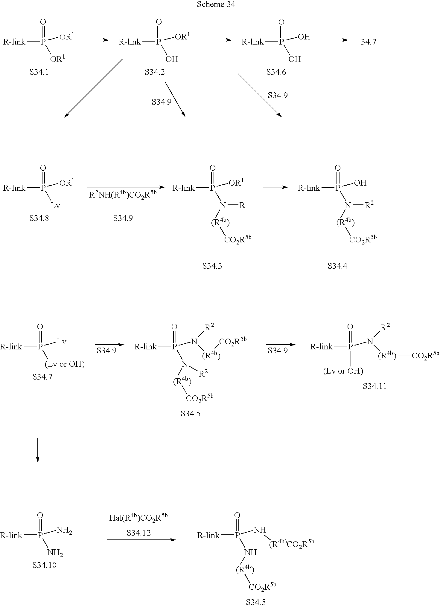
[R-link]P(=O)([OR1])[OR1].[R-link]P(=O)(O)[OR1].[R-link]P(=O)(O)O.[34.7].[R-link]P(=O)([Lv])[OR1].[R-link]P(=O)(N([R])[(R4b)][CO2R5b])[OR1].[R-link]P(=O)(N([R2])[(R4b)][CO2R5b])O.[R-link]P(=O)([(Lv or OH)])[Lv].[R-link]P(=O)([(Lv or OH)])N([R2])[(R4b)][CO2R5b].[R-link]P(=O)(N([(R4b)][CO2R5b])[R2])N([R2])[(R4b)][CO2R5b].[R-link]P(=O)(N[(R4b)][CO2R5b])N[(R4b)CO2R5b].[R-link]P(=O)(N)N
